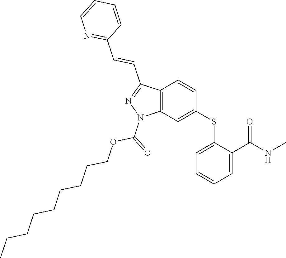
C1(SC2=CC3=C(C=C2)C(C=CC2=NC=CC=C2)=NN3C(=O)OCCCCCCCCC)=CC=CC=C1C(NC)=O
